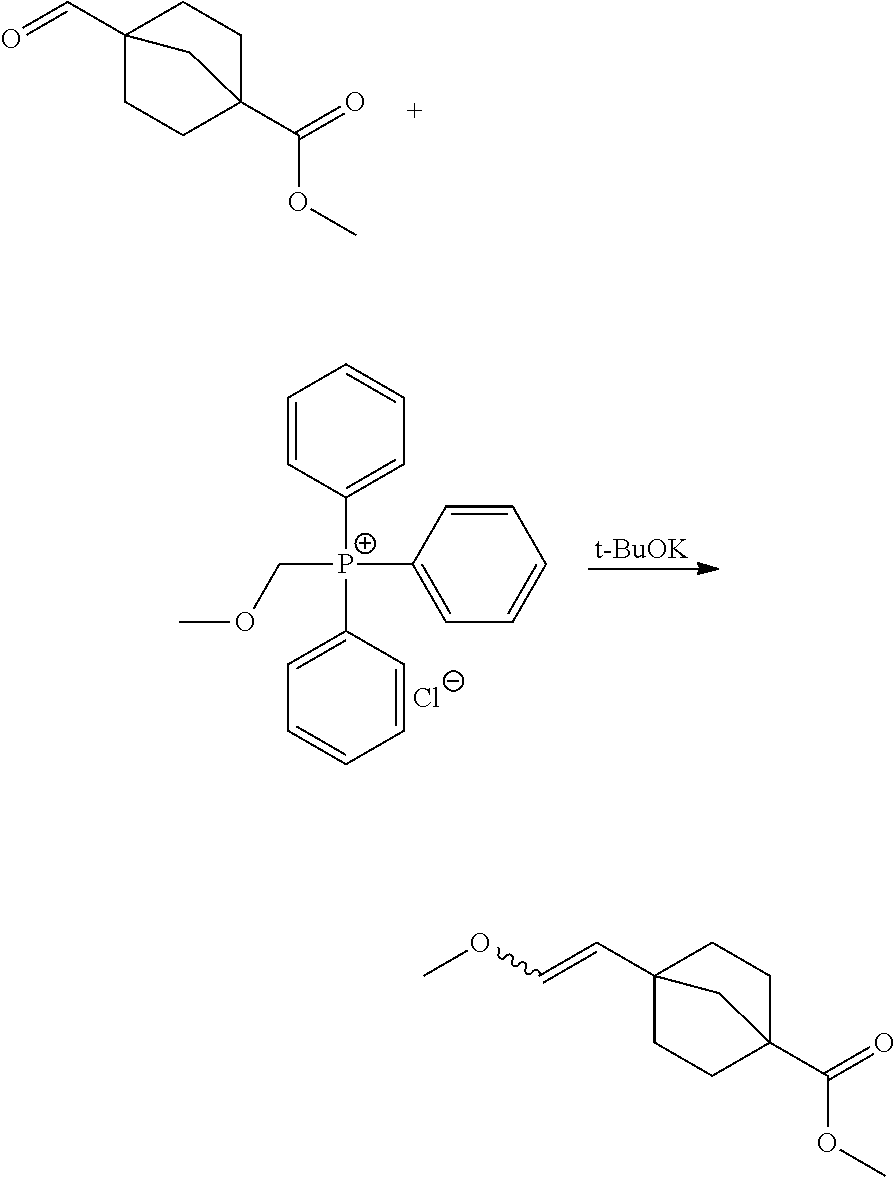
C12(C=O)CCC(C(=O)OC)(CC1)C2.[t-BuOK].C1=CC([P+](COC)(C2=CC=CC=C2)C2=CC=CC=C2)=CC=C1.[Cl-].C12(C=COC)CCC(C(=O)OC)(CC1)C2
